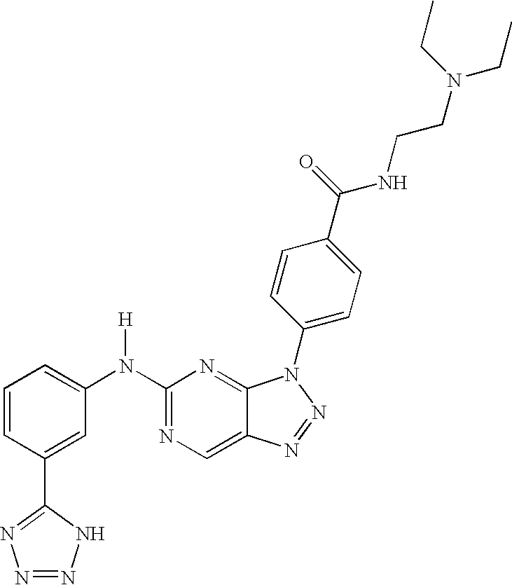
N(C1=NC=C2C(=N1)N(C1=CC=C(C(=O)NCCN(CC)CC)C=C1)N=N2)(C1=CC=CC(C2=NN=NN2)=C1)[H]
